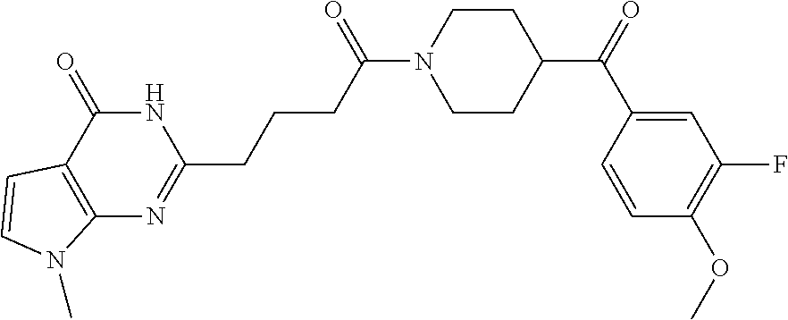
C1N(C(CCCC2=NC3=C(C(=O)N2)C=CN3C)=O)CCC(C(=O)C2=CC(F)=C(OC)C=C2)C1
